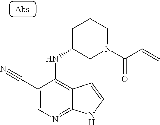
C1(C#N)=CN=C2C(=C1NC1CN(C(C=C)=O)CCC1)C=CN2
